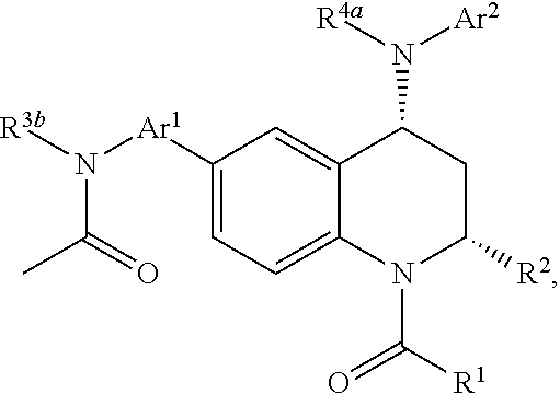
C1([Ar1]N([R3b])C(=O)C)=CC=C2C(=C1)C(N([R4a])[Ar2])CC([R2])N2C([R1])=O
